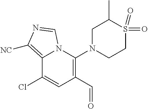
C12=C([NC])N=CN1C(N1CCS(=O)(=O)C(C)C1)=C(C=O)C=C2Cl
